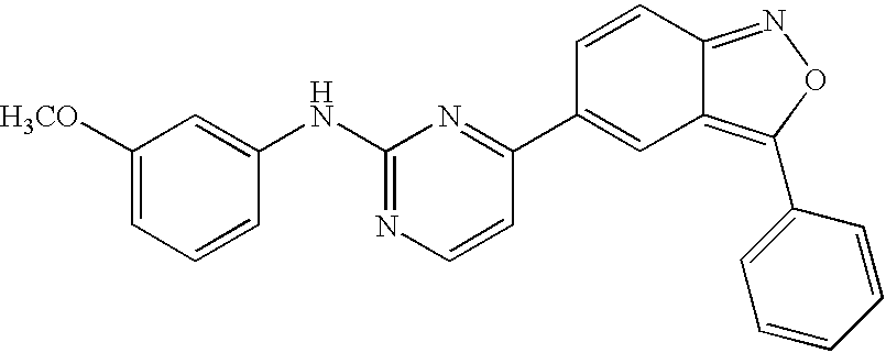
C1([H3CO])=CC=CC(NC2=NC=CC(C3=CC4=C(C5=CC=CC=C5)ON=C4C=C3)=N2)=C1
